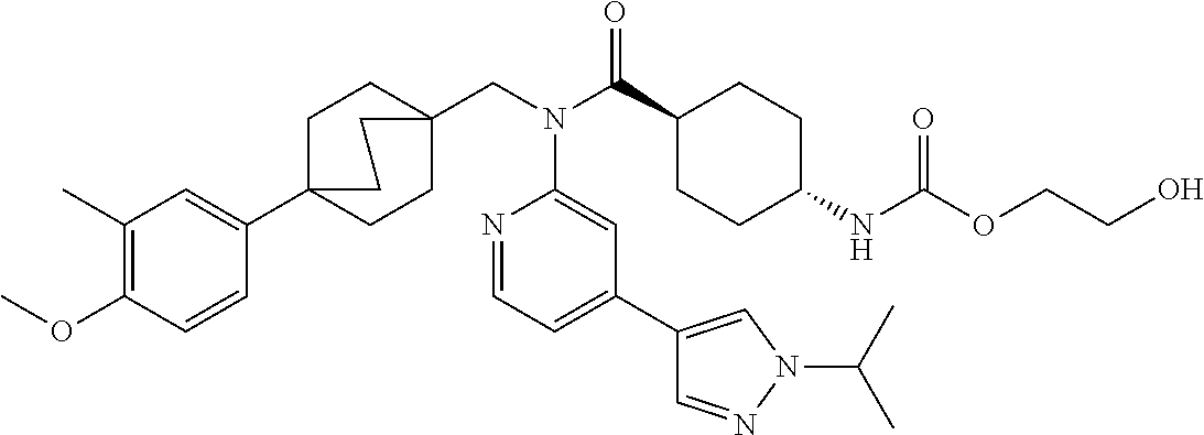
C1(C)=C(OC)C=CC(C23CCC(CN(C(C4CCC(NC(OCCO)=O)CC4)=O)C4=CC(C5=CN(C(C)C)N=C5)=CC=N4)(CC2)CC3)=C1
